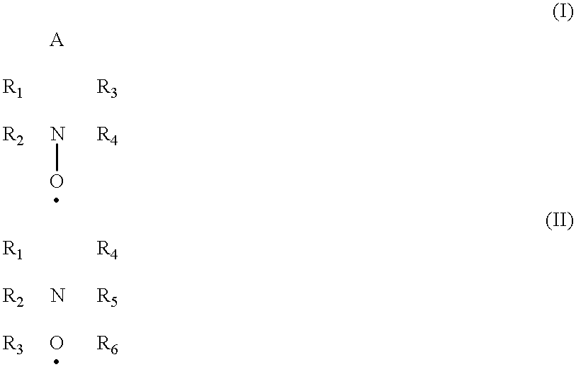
NO.[R2].[R4].[R1].[R3].[A].O.[R3].[R6].[R2].[R5].[R1].[R4].N
